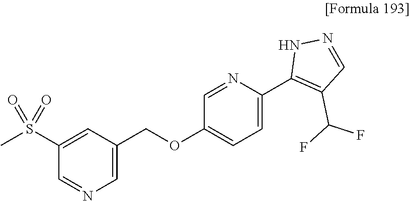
S(C1=CC(COC2=CC=C(C3=C(C(F)F)C=NN3)N=C2)=CN=C1)(C)(=O)=O
